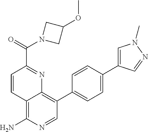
C12=C(N)N=CC(C3=CC=C(C4=CN(C)N=C4)C=C3)=C1N=C(C(=O)N1CC(OC)C1)C=C2
